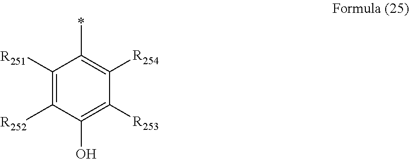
C1([R251])=C([R252])C(O)=C([R253])C([R254])=C1*
